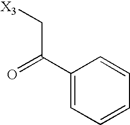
C1(C(=O)C[X3])=CC=CC=C1
